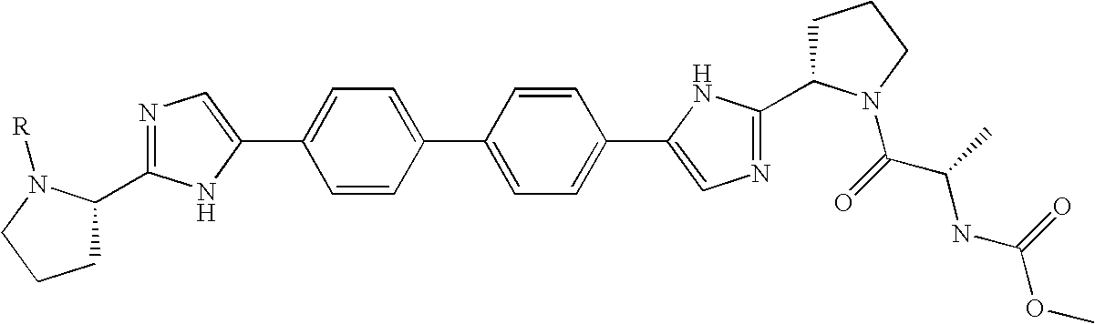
C1=CC(C2=CC=C(C3=CN=C(C4CCCN4C(C(C)NC(OC)=O)=O)N3)C=C2)=CC=C1C1=CN=C(C2CCCN2[R])N1
